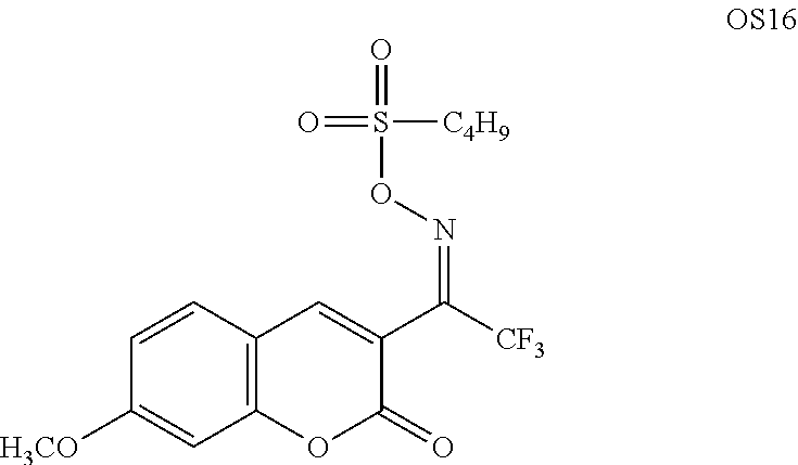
C12=C(C=CC([H3CO])=C1)C=C(C([CF3])=NOS(=O)(=O)[C4H9])C(=O)O2
